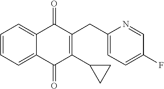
C1=CC=C2C(=O)C(CC3=CC=C(F)C=N3)=C(C3CC3)C(=O)C2=C1
